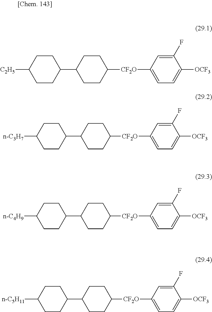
C1(F)=CC([CF2O]C2CCC(C3CCC([C2H5])CC3)CC2)=CC=C1[OCF3].C1(F)=CC([CF2O]C2CCC(C3CCC([n-C3H7])CC3)CC2)=CC=C1[OCF3].C1(F)=CC([CF2O]C2CCC(C3CCC([n-C4H9])CC3)CC2)=CC=C1[OCF3].C1(F)=CC([CF2O]C2CCC(C3CCC([n-C5H11])CC3)CC2)=CC=C1[OCF3]
